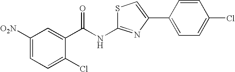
C1([O2N])=CC=C(Cl)C(C(NC2=NC(C3=CC=C(Cl)C=C3)=CS2)=O)=C1
